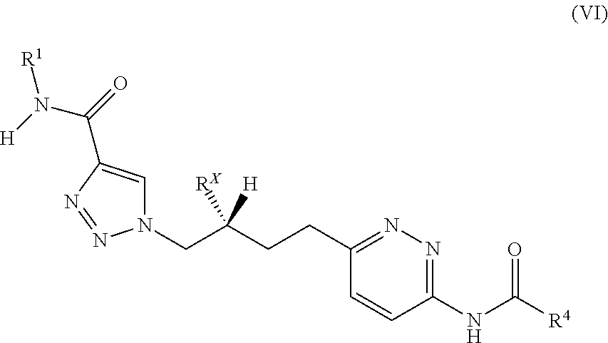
C1(NC([R4])=O)=NN=C(CCC(CN2C=C(C(=O)N([H])[R1])N=N2)([RX])[H])C=C1
